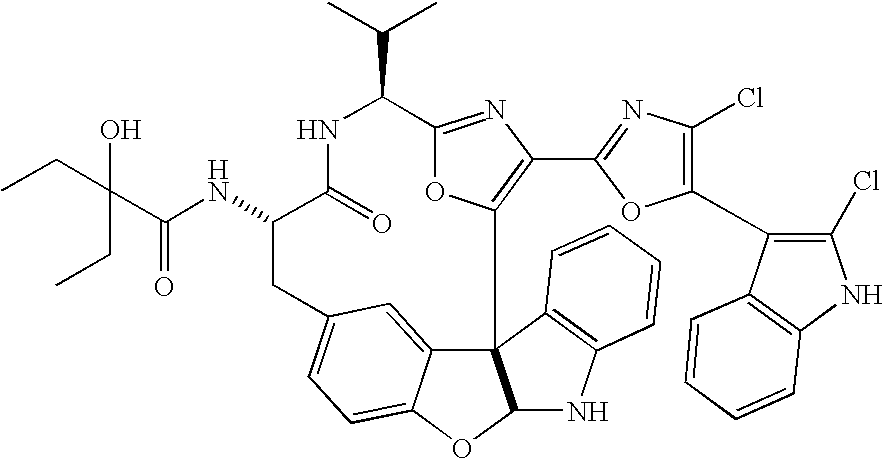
C123C4=CC(=CC=C4OC1NC1=C2C=CC=C1)CC(NC(=O)C(CC)(CC)O)C(=O)NC(C(C)C)C1=NC(C2=NC(Cl)=C(C4=C(Cl)NC5=C4C=CC=C5)O2)=C3O1
